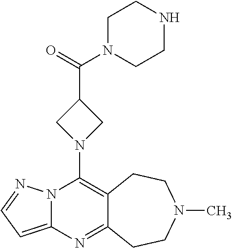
N12C(=CC=N1)N=C1C(=C2N2CC(C(=O)N3CCNCC3)C2)CCN(C)CC1
